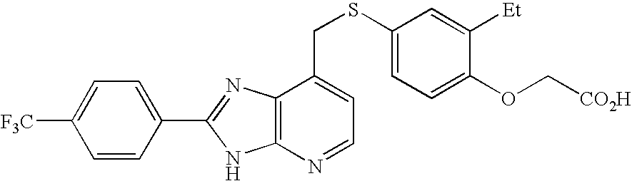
C1=C(C2=NC3=C(N2)N=CC=C3CSC2=CC=C(OC[CO2H])C([Et])=C2)C=CC([F3C])=C1
